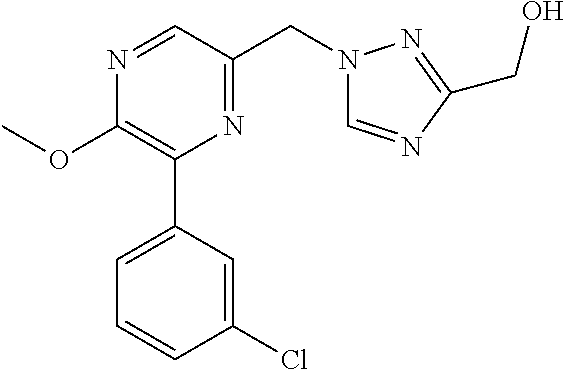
C1(OC)=C(C2=CC=CC(Cl)=C2)N=C(CN2C=NC(CO)=N2)C=N1
